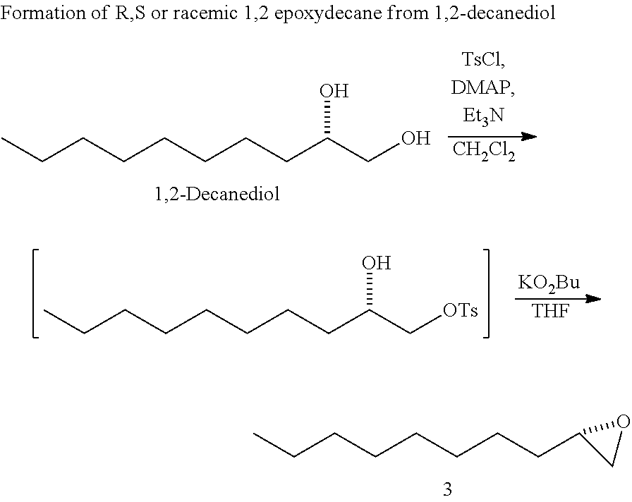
CCCCCCCCC1CO1.CCCCCCCCC(C[OTs])O.[KO2Bu].[THF].CCCCCCCCC(CO)O.[CH2Cl2]
